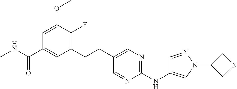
C1(CCC2=CN=C(NC3=CN(C4CNC4)N=C3)N=C2)=C(F)C(OC)=CC(C(NC)=O)=C1
